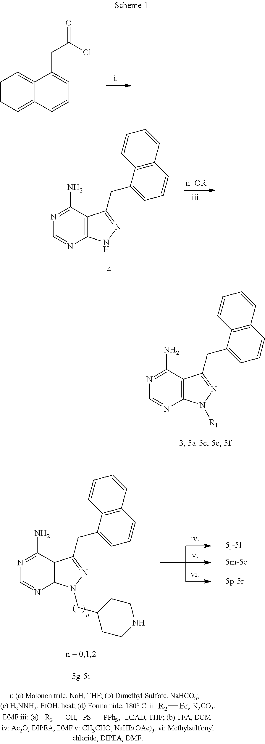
C12=C(C(CC3=NN([R1])C4=C3C(N)=NC=N4)=CC=C1)C=CC=C2.C1=CC=C2C(=C1)C(CC(=O)Cl)=CC=C2.C12=C(C(CC3=NN(CC4CCNCC4)C4=C3C(N)=NC=N4)=CC=C1)C=CC=C2.[R2]Br.[R2][OH].[PS][PPh3].C12=C(C(CC3=NNC4=C3C(N)=NC=N4)=CC=C1)C=CC=C2
